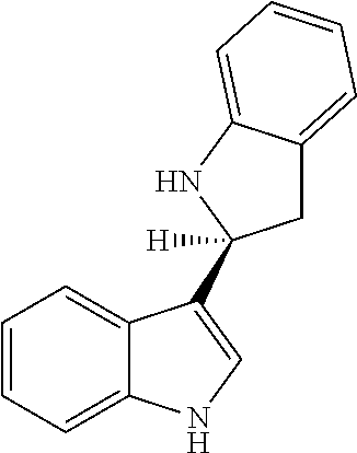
C1=CC=C2C(=C1)C(C1([H])CC3=CC=CC=C3N1)=CN2
